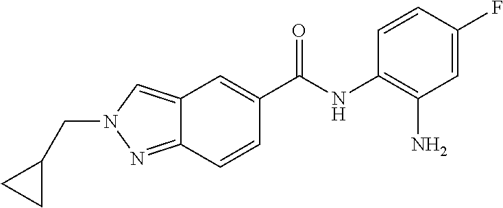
C12=CN(CC3CC3)N=C1C=CC(C(NC1=C(N)C=C(F)C=C1)=O)=C2
